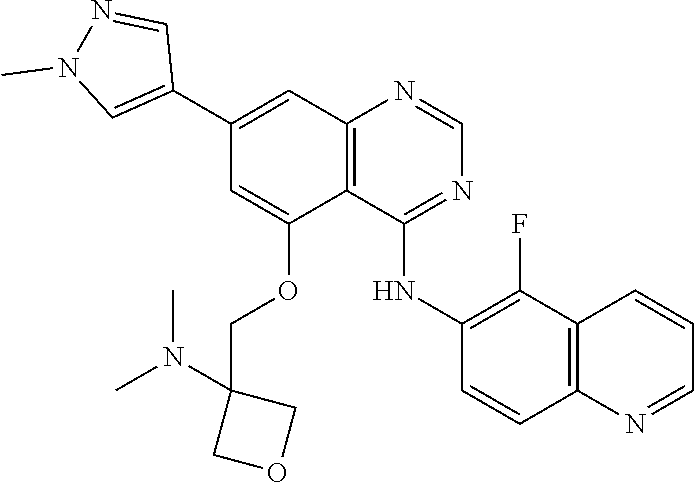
C1=NC2=C(C(OCC3(N(C)C)COC3)=CC(C3=CN(C)N=C3)=C2)C(NC2=C(F)C3=C(N=CC=C3)C=C2)=N1
